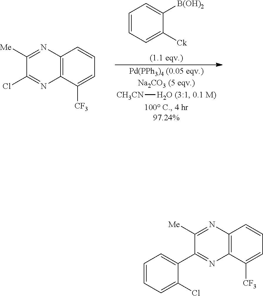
C1([Me])=NC2=C(N=C1C1=CC=CC=C1Cl)C([CF3])=CC=C2.C1([Me])=NC2=C(N=C1Cl)C([CF3])=CC=C2.C1=CC=C([Ck])C([B(OH)2])=C1.[CH3CN]O
